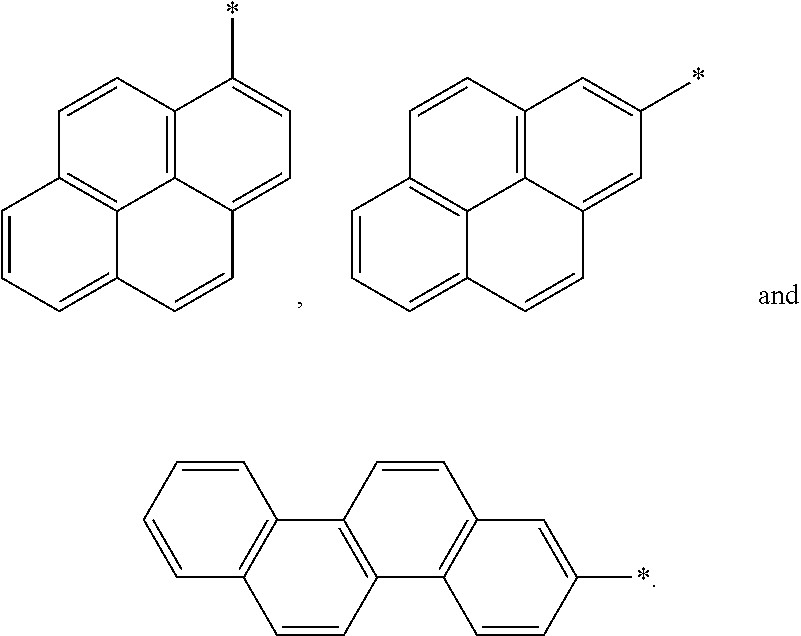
C1=CC2=C3C4=C1C=CC=C4C=CC3=CC=C2*.C1=CC2=C3C4=C1C=CC=C4C=CC3=CC(*)=C2.C1=CC=CC2=C1C=CC1=C2C=CC2=C1C=CC(*)=C2
